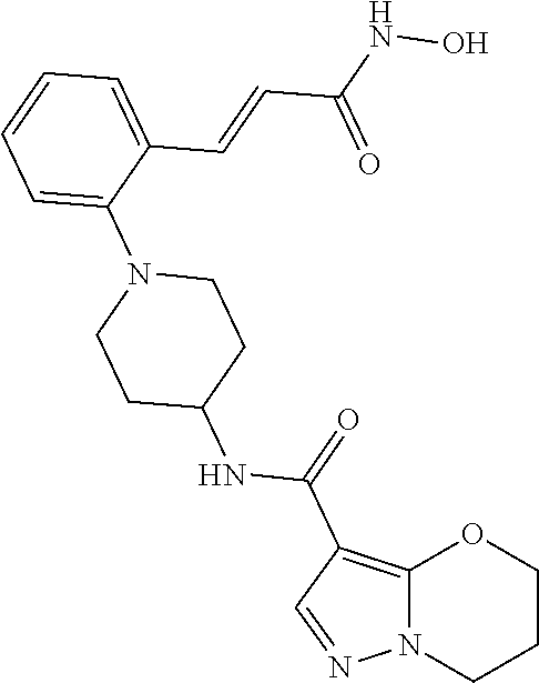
C1=C(C=CC(NO)=O)C(N2CCC(NC(=O)C3=C4N(CCCO4)N=C3)CC2)=CC=C1
